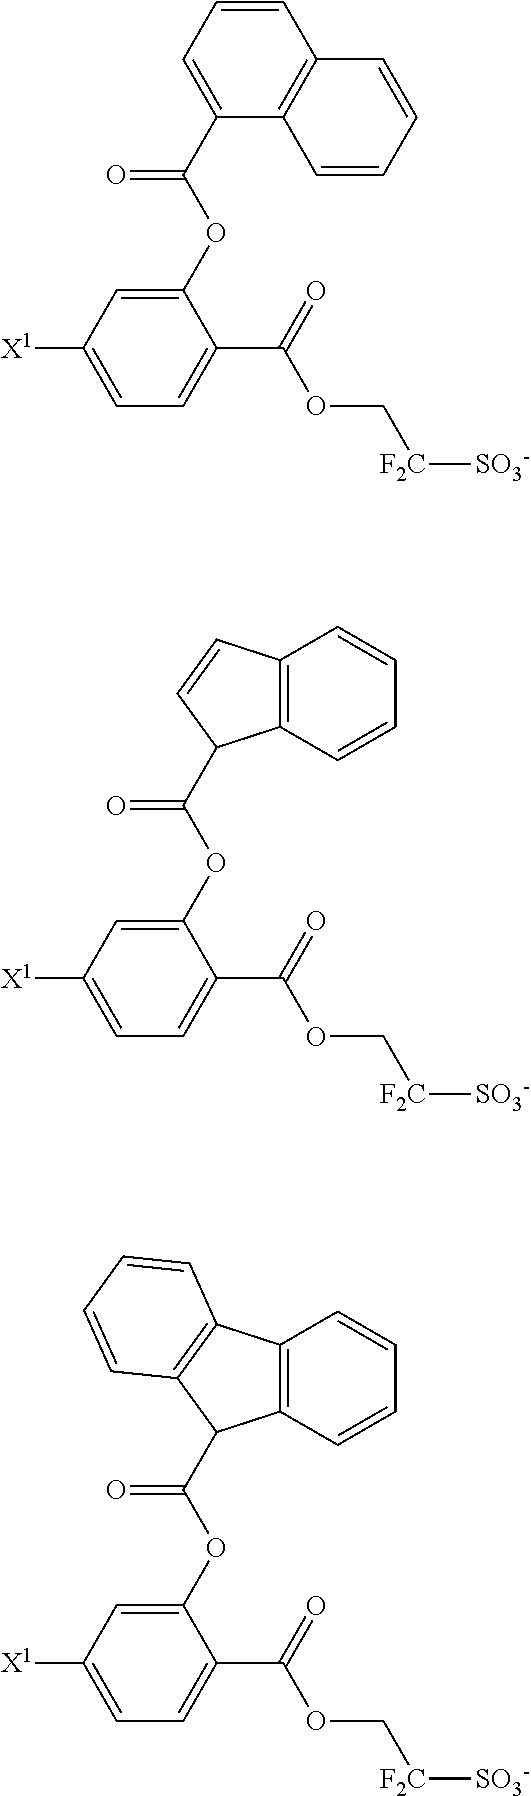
C1(OC(C2=CC=CC3=C2C=CC=C3)=O)=CC([X1])=CC=C1C(=O)OC[F2C][SO3-].C1(OC(=O)C2C3=C(C=CC=C3)C=C2)=CC([X1])=CC=C1C(=O)OC[F2C][SO3-].C1(OC(=O)C2C3=C(C=CC=C3)C3=C2C=CC=C3)=CC([X1])=CC=C1C(=O)OC[F2C][SO3-]
